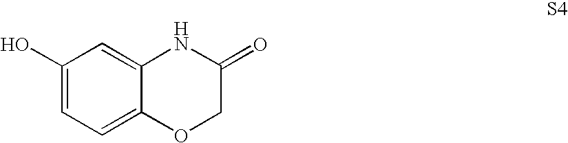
C12=CC(O)=CC=C1OCC(=O)N2
